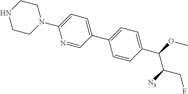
C1(C2=CC=C(C(OC)C([N3])CF)C=C2)=CC=C(N2CCNCC2)N=C1
